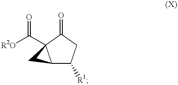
C(=O)(C12C(C([R1])CC1=O)C2)[R2O]
